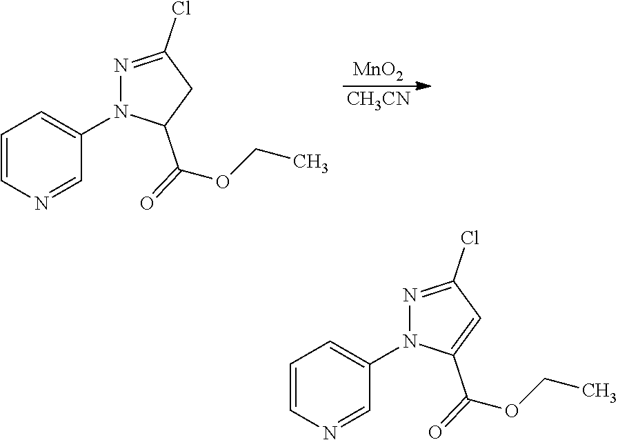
[MnO2].[CH3CN].C1=CN=CC(N2N=C(Cl)CC2C(OCC)=O)=C1.C1=CN=CC(N2N=C(Cl)C=C2C(OCC)=O)=C1
